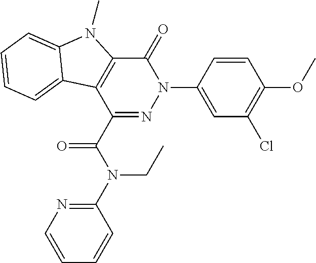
C1(=O)C2=C(C(C(N(C3=NC=CC=C3)CC)=O)=NN1C1=CC(Cl)=C(OC)C=C1)C1=CC=CC=C1N2C
